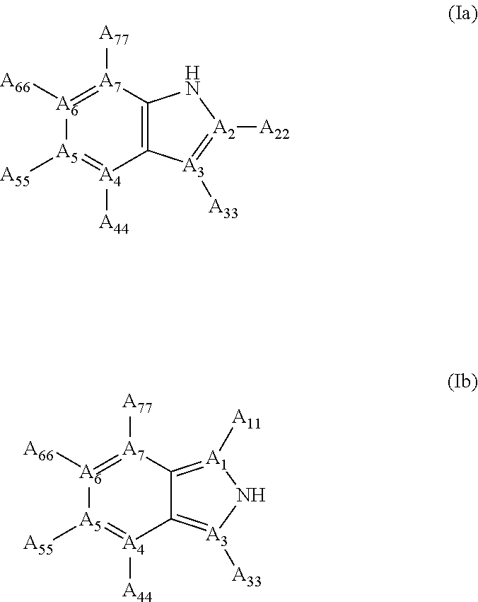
C12=C([A7]([A77])=[A6]([A66])[A5]([A55])=[A4]1[A44])N[A2]([A22])=[A3]2[A33].C12=[A3]([A33])N[A1]([A11])=C1[A7]([A77])=[A6]([A66])[A5]([A55])=[A4]2[A44]
